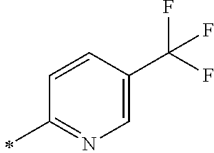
C1=CC(C(F)(F)F)=CN=C1C
